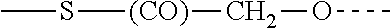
CS[(CO)]COC
